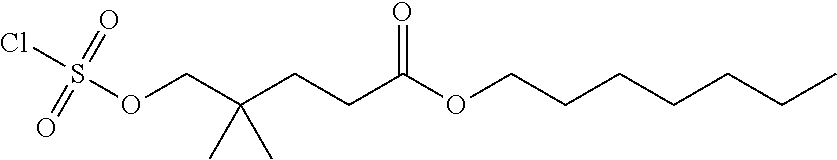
O(CC(CCC(OCCCCCCC)=O)(C)C)S(Cl)(=O)=O
